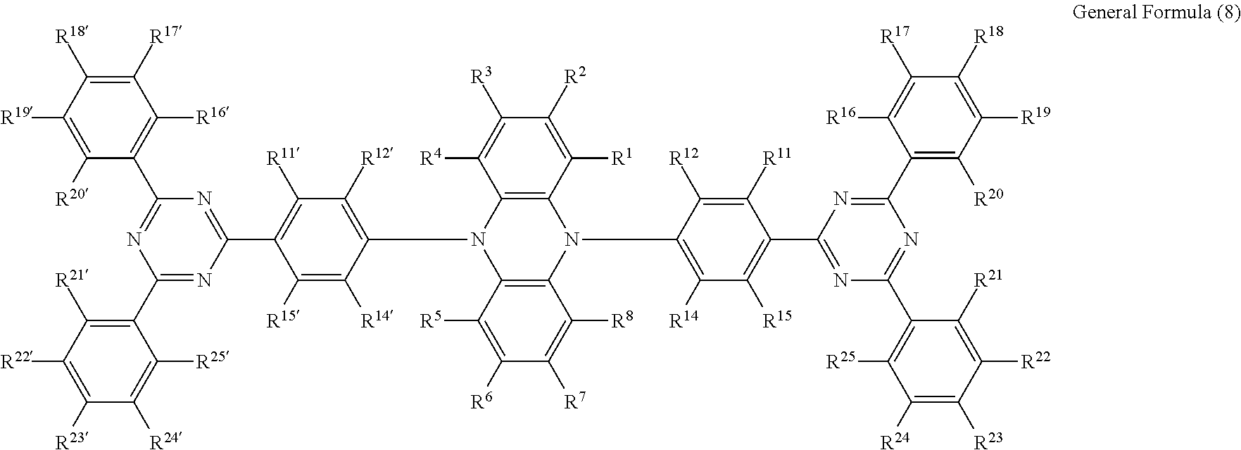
C12=C(C([R1])=C([R2])C([R3])=C1[R4])N(C1=C([R14])C([R15])=C(C3=NC(C4=C([R25])C([R24])=C([R23])C([R22])=C4[R21])=NC(C4=C([R20])C([R19])=C([R18])C([R17])=C4[R16])=N3)C([R11])=C1[R12])C1=C(N2C2=C([R12])C([R11])=C(C3=NC(C4=C([R16])C([R17])=C([R18])C([R19])=C4[R20])=NC(C4=C([R21])C([R22])=C([R23])C([R24])=C4[R25])=N3)C([R15])=C2[R14])C([R5])=C([R6])C([R7])=C1[R8]
